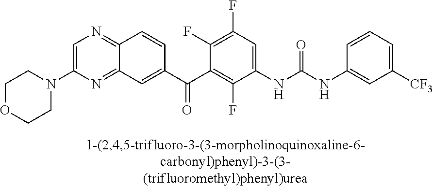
C1OCCN(C2=CN=C3C(=N2)C=C(C(C2=C(F)C(NC(NC4=CC([CF3])=CC=C4)=O)=CC(F)=C2F)=O)C=C3)C1
